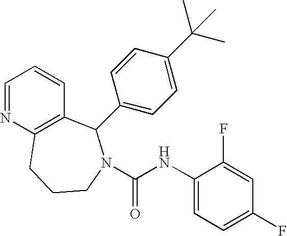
C1=NC2=C(C=C1)C(C1=CC=C(C(C)(C)C)C=C1)N(C(NC1=CC=C(F)C=C1F)=O)CCC2
